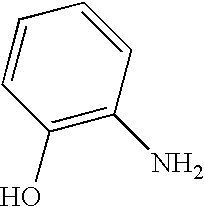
C1=CC(O)=C(N)C=C1
